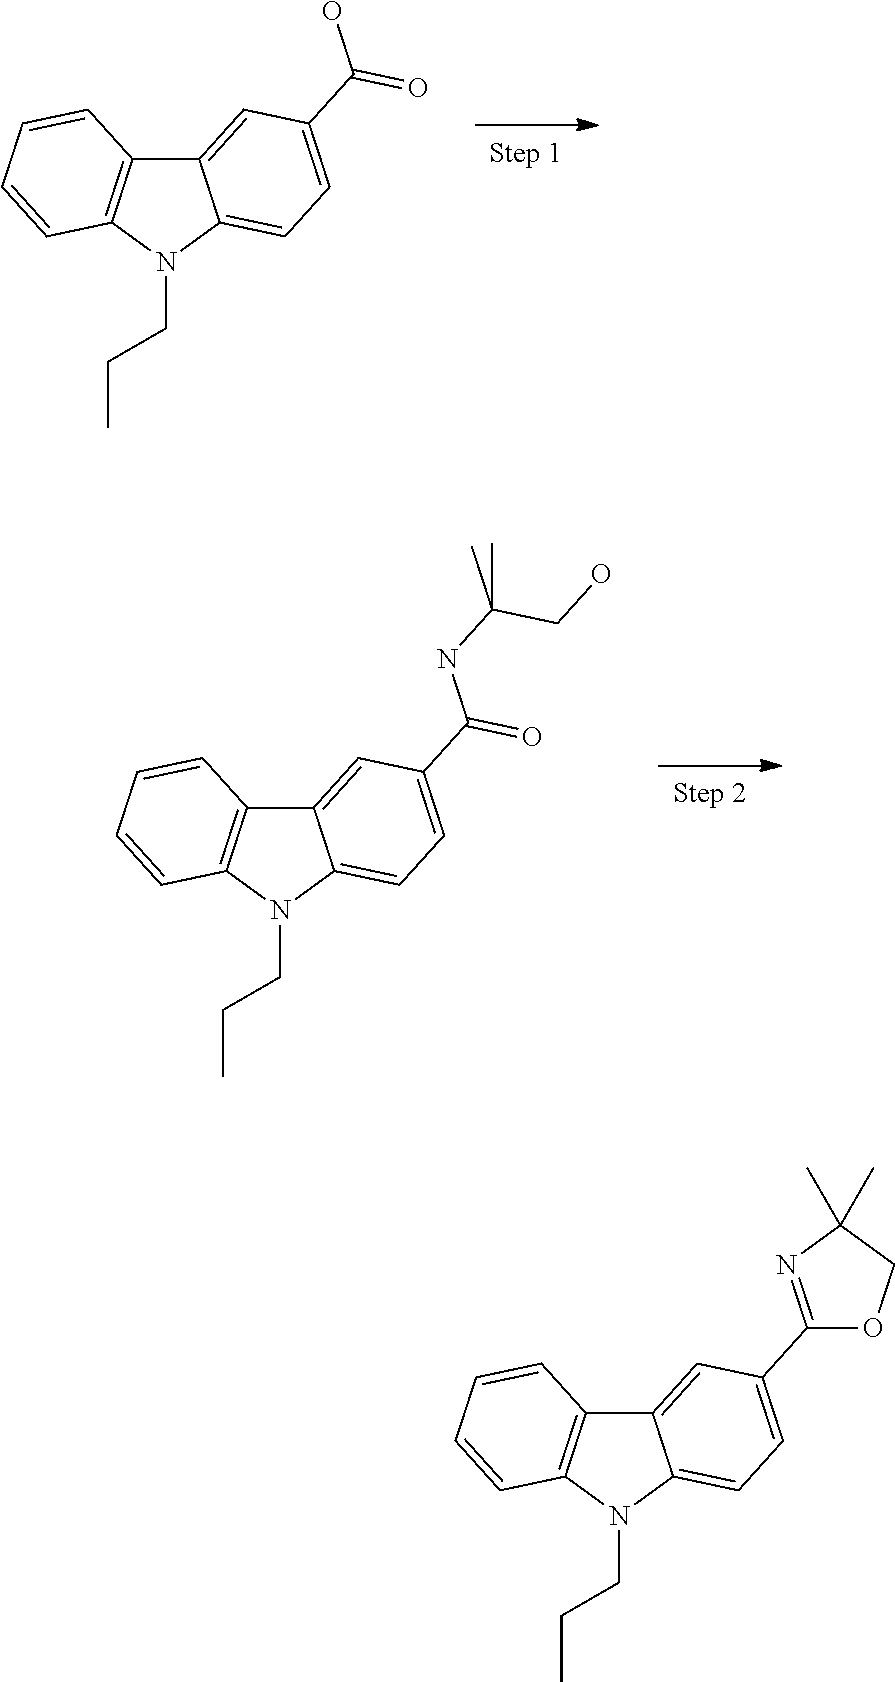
C12=CC(C(O)=O)=CC=C1N(CCC)C1=C2C=CC=C1.C12=CC(C(=O)NC(C)(CO)C)=CC=C1N(CCC)C1=C2C=CC=C1.C12=CC(C3=NC(C)(C)CO3)=CC=C1N(CCC)C1=C2C=CC=C1
